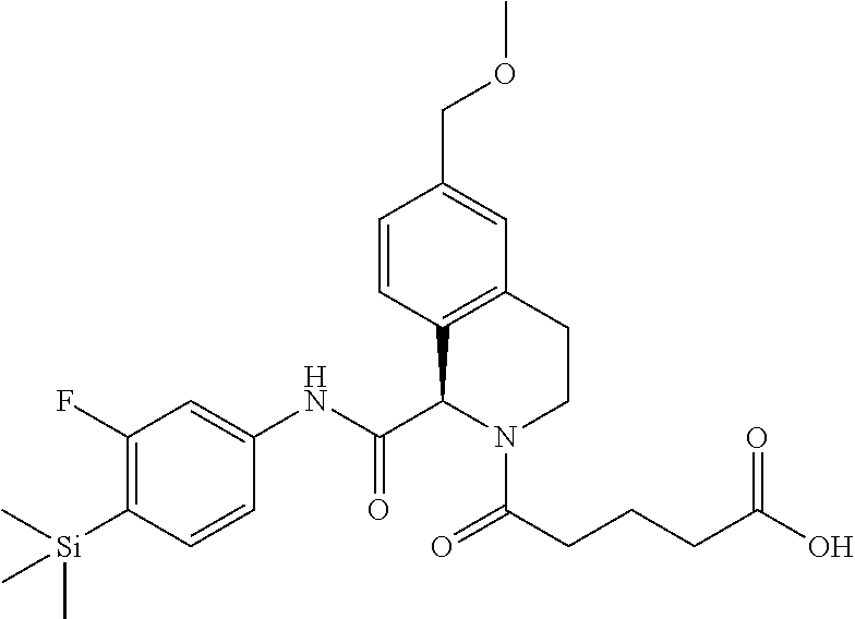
C1(F)=C([Si](C)(C)C)C=CC(NC(C2C3=C(CCN2C(=O)CCCC(O)=O)C=C(COC)C=C3)=O)=C1
